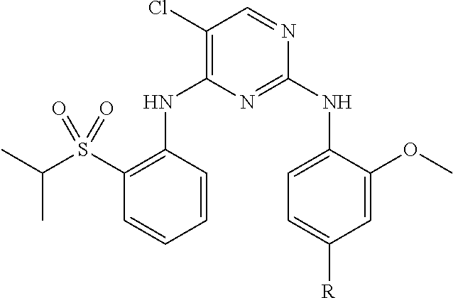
C1(S(C(C)C)(=O)=O)=C(NC2=C(Cl)C=NC(NC3=CC=C([R])C=C3OC)=N2)C=CC=C1
